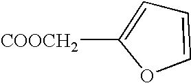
C1=COC([COOCH2])=C1
